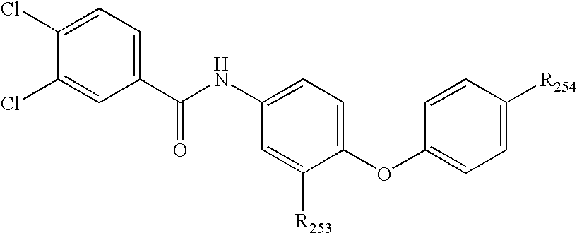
C1(C(NC2=CC=C(OC3=CC=C([R254])C=C3)C([R253])=C2)=O)=CC=C(Cl)C(Cl)=C1
